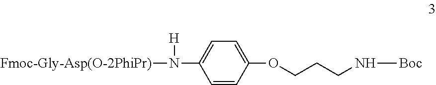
[Fmoc-Gly-Asp(O-2PhiPr)]N([H])C1=CC=C(OCCCN[Boc])C=C1
